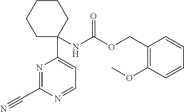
N(C(OCC1=C(OC)C=CC=C1)=O)C1(C2=CC=NC(C#N)=N2)CCCCC1
